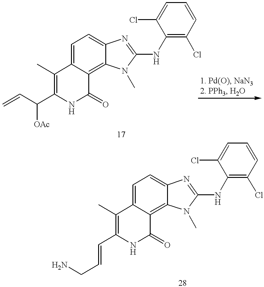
C1=C2C(=C3C(=C1)N=C(NC1=C(Cl)C=CC=C1Cl)N3C)C(=O)NC(C([OAc])C=C)=C2C.C1=C2C(=C3C(=C1)N=C(NC1=C(Cl)C=CC=C1Cl)N3C)C(=O)NC(C=CCN)=C2C
